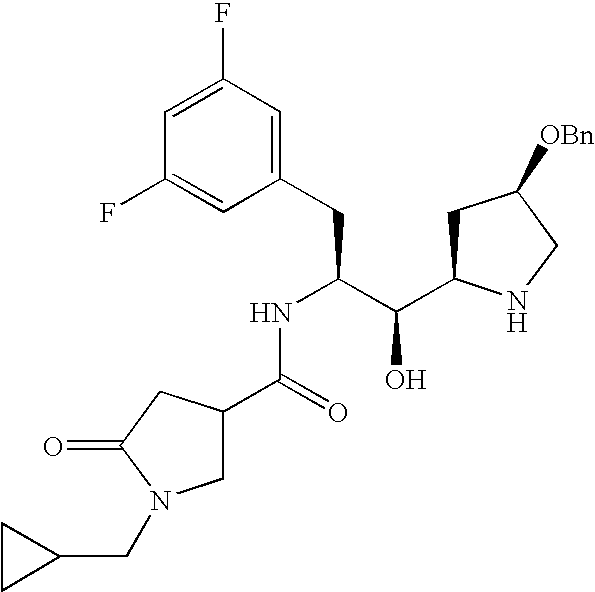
C1(F)=CC(F)=CC(CC(C(C2CC([OBn])CN2)O)NC(C2CN(CC3CC3)C(=O)C2)=O)=C1
